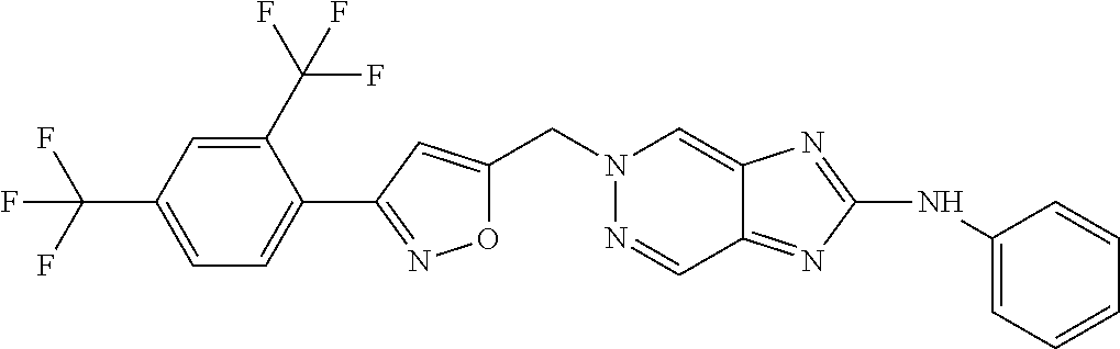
O1C(CN2N=CC3=NC(NC4=CC=CC=C4)=NC3=C2)=CC(C2=CC=C(C(F)(F)F)C=C2C(F)(F)F)=N1
